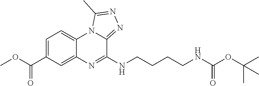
N(CCCCNC(OC(C)(C)C)=O)C1=NC2=CC(C(OC)=O)=CC=C2N2C1=NN=C2C
